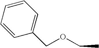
C1=CC(COCC)=CC=C1
